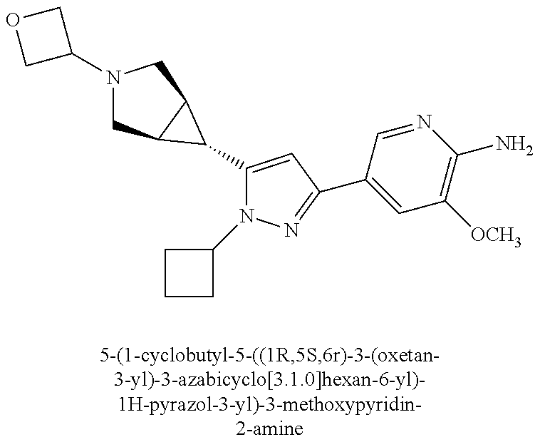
N1(C2COC2)CC2C(C1)C2C1=CC(C2=CC([OCH3])=C(N)N=C2)=NN1C1CCC1
